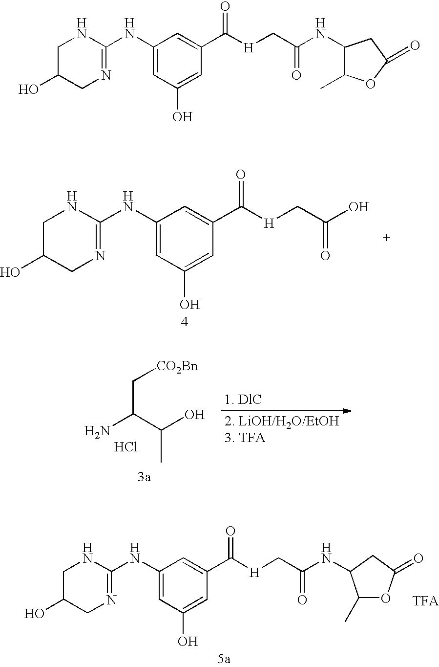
C1(NC2=NCC(O)CN2)=CC(O)=CC(C([H]CC(NC2C(C)OC(=O)C2)=O)=O)=C1.C1(NC2=NCC(O)CN2)=CC(O)=CC(C([H]CC(O)=O)=O)=C1.C(C(C(O)C)N)[CO2Bn].Cl.C1(NC2=NCC(O)CN2)=CC(O)=CC(C([H]CC(NC2CC(=O)OC2C)=O)=O)=C1
